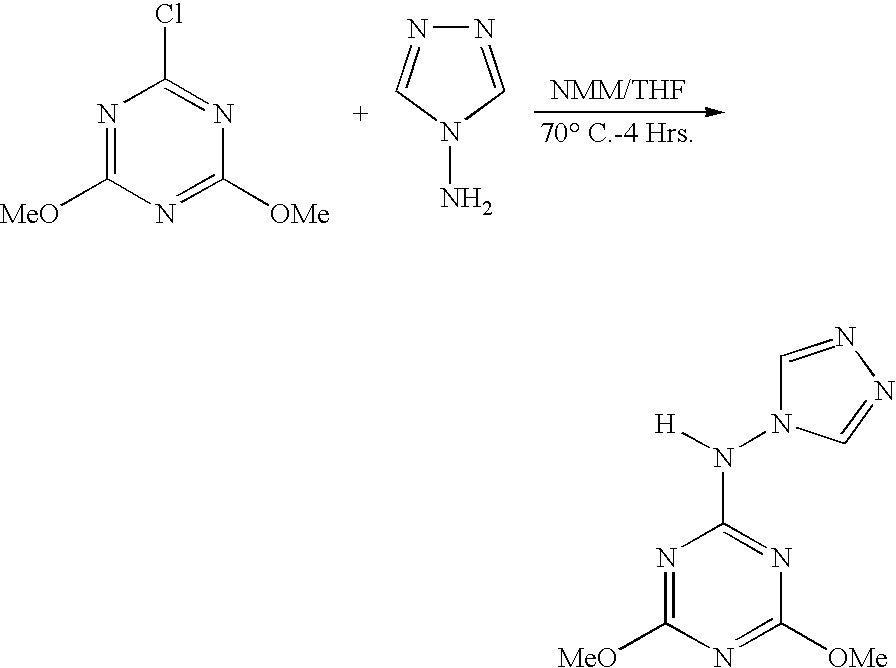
N1=C([MeO])N=C([OMe])N=C1Cl.N1=CN(N)C=N1.N1=C([MeO])N=C([OMe])N=C1N([H])N1C=NN=C1
